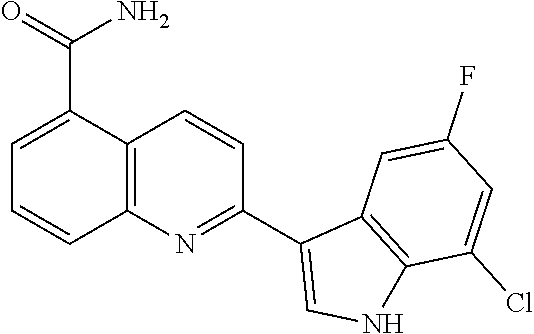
C1=C(C(=O)N)C2=C(C=C1)N=C(C1=CNC3=C1C=C(F)C=C3Cl)C=C2
